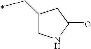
C1(CC)CNC(=O)C1
